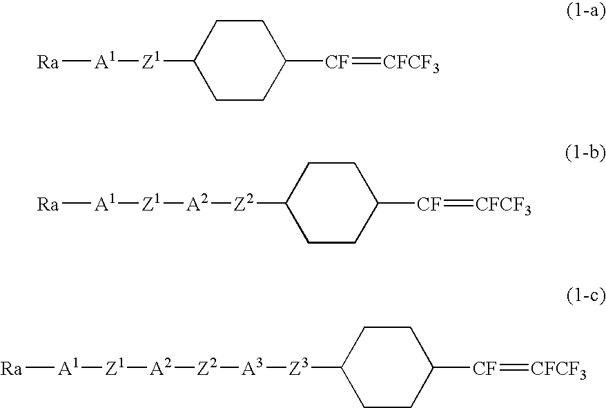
[Ra][A1][Z1]C1CCC([CF]=[CFCF3])CC1.[Ra][A1][Z1][A2][Z2]C1CCC([CF]=[CFCF3])CC1.[Ra][A1][Z1][A2][Z2][A3][Z3]C1CCC([CF]=[CFCF3])CC1
